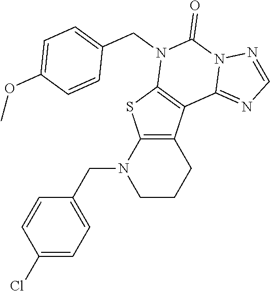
C1C2=C(N(CC3=CC=C(Cl)C=C3)CC1)SC1=C2C2=NC=NN2C(=O)N1CC1=CC=C(OC)C=C1
